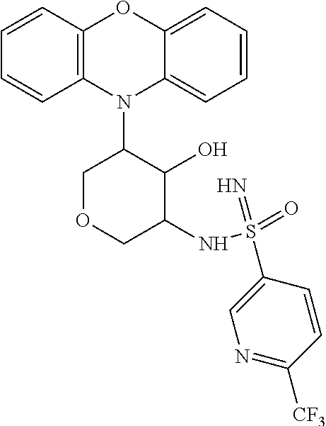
N1(C2COCC(NS(=O)(=N)C3=CN=C([CF3])C=C3)C2O)C2=C(C=CC=C2)OC2=CC=CC=C12
